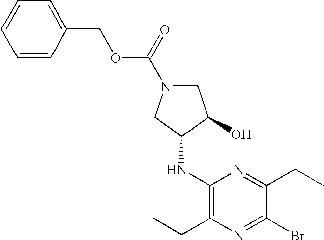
CCC1=C(NC2C(O)CN(C(=O)OCC3=CC=CC=C3)C2)N=C(CC)C(Br)=N1
